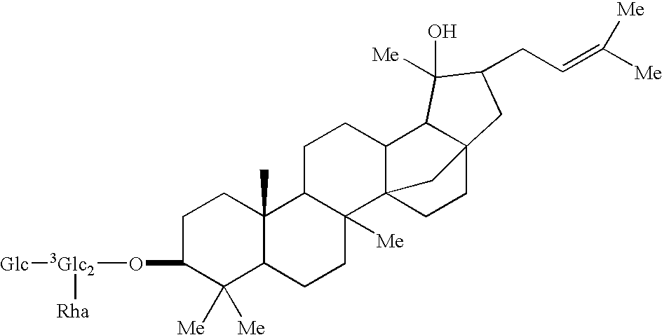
C1C(O[3Glc2]([Rha])[Glc])C([Me])([Me])C2C(C)(C1)C1C([Me])(CC2)C23C(CC1)C1C(CC2)(C3)CC(CC=C([Me])[Me])C1(O)[Me]
